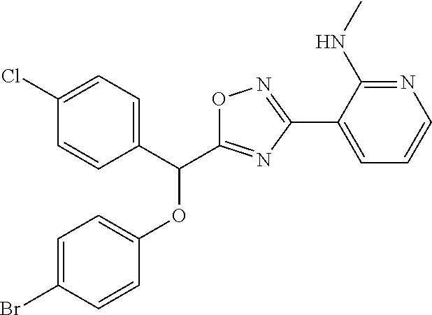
C1=C(Br)C=CC(OC(C2=CC=C(Cl)C=C2)C2=NC(C3=CC=CN=C3NC)=NO2)=C1
